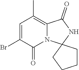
C12(CCCC1)NC(=O)C1=C(C)C=C(Br)C(=O)N21
